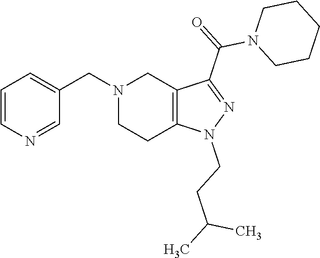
N1(CC2=CC=CN=C2)CCC2=C(C1)C(C(N1CCCCC1)=O)=NN2CCC(C)C
